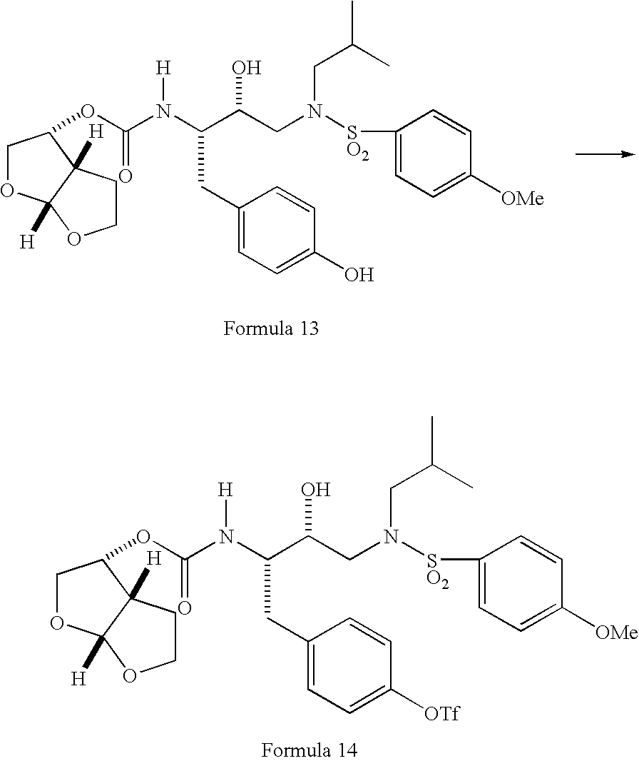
C1OC2([H])C([H])(CCO2)C1OC(N(C(C(CN(CC(C)C)[SO2]C1=CC=C([OMe])C=C1)O)CC1=CC=C([OTf])C=C1)[H])=O.C1OC2([H])C([H])(CCO2)C1OC(N(C(C(CN(CC(C)C)[SO2]C1=CC=C([OMe])C=C1)O)CC1=CC=C(O)C=C1)[H])=O
